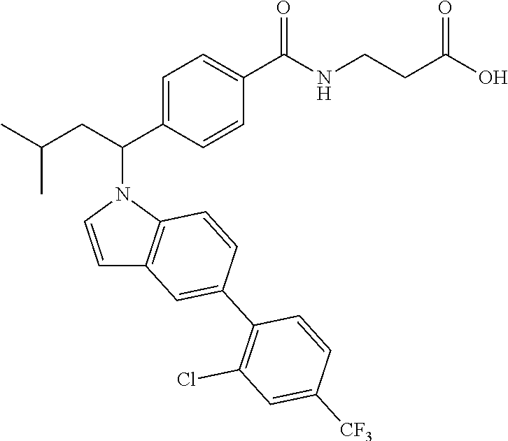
C1=CN(C(CC(C)C)C2=CC=C(C(NCCC(O)=O)=O)C=C2)C2=C1C=C(C1=C(Cl)C=C([CF3])C=C1)C=C2
